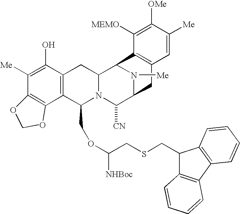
C1([Me])=C(O)C2=C(C(COC(CSCC3C4=C(C5=C3C=CC=C5)C=CC=C4)[NHBoc])N3C(C2)C2N([Me])C(C3[CN])CC3=C2C([MEMO])=C([OMe])C([Me])=C3)C2=C1OCO2
